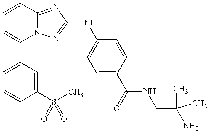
C1(C2=CC=CC(S(C)(=O)=O)=C2)=CC=CC2=NC(NC3=CC=C(C(NCC(N)(C)C)=O)C=C3)=NN12
